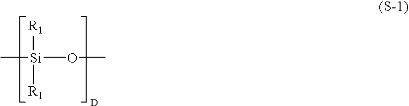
C[Si]([R1])(OC)[R1]
